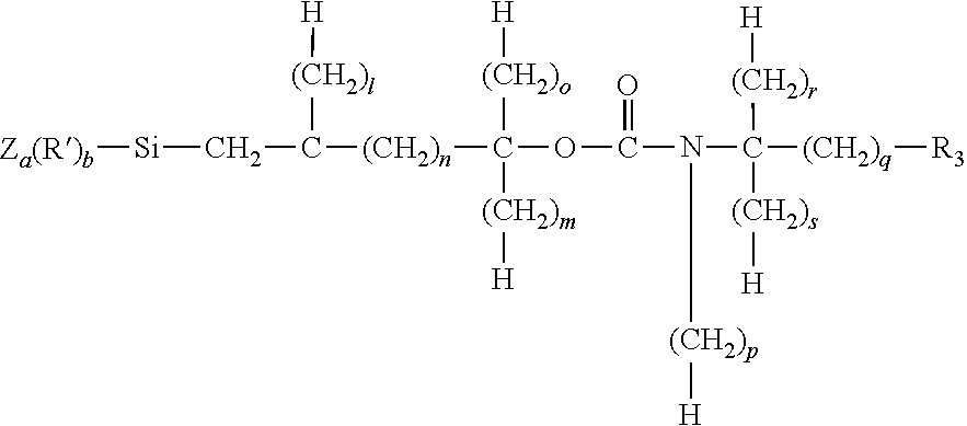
[Za(R)b][Si]CC([(CH2)l][H])[(CH2)n]C([(CH2)o][H])(OC(=O)N([(CH2)p][H])C([(CH2)r][H])([(CH2)q][R3])[(CH2)s][H])[(CH2)m][H]
